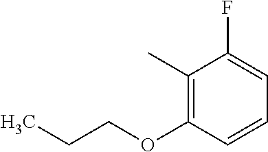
C1(C)=C(OCCC)C=CC=C1F
